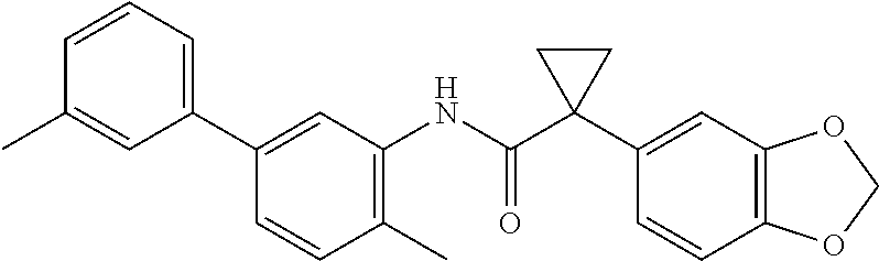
C1(C)=C(NC(C2(C3=CC4=C(C=C3)OCO4)CC2)=O)C=C(C2=CC=CC(C)=C2)C=C1
